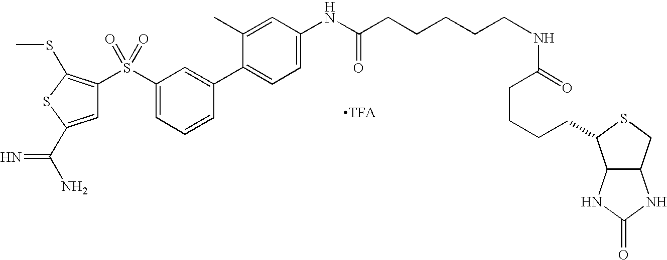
[TFA].C1(S(C2=CC=CC(C3=CC=C(NC(CCCCCNC(=O)CCCCC4C5C(CS4)NC(=O)N5)=O)C=C3C)=C2)(=O)=O)=C(SC)SC(C(=N)N)=C1
